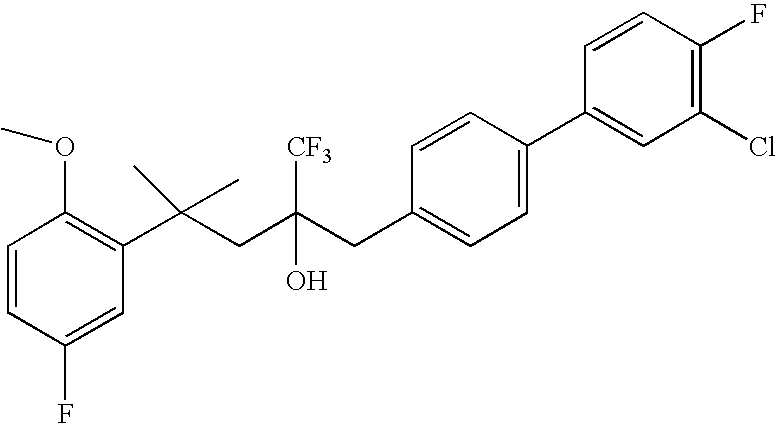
C1(F)=CC(C(CC(CC2=CC=C(C3=CC(Cl)=C(F)C=C3)C=C2)(O)[CF3])(C)C)=C(OC)C=C1
